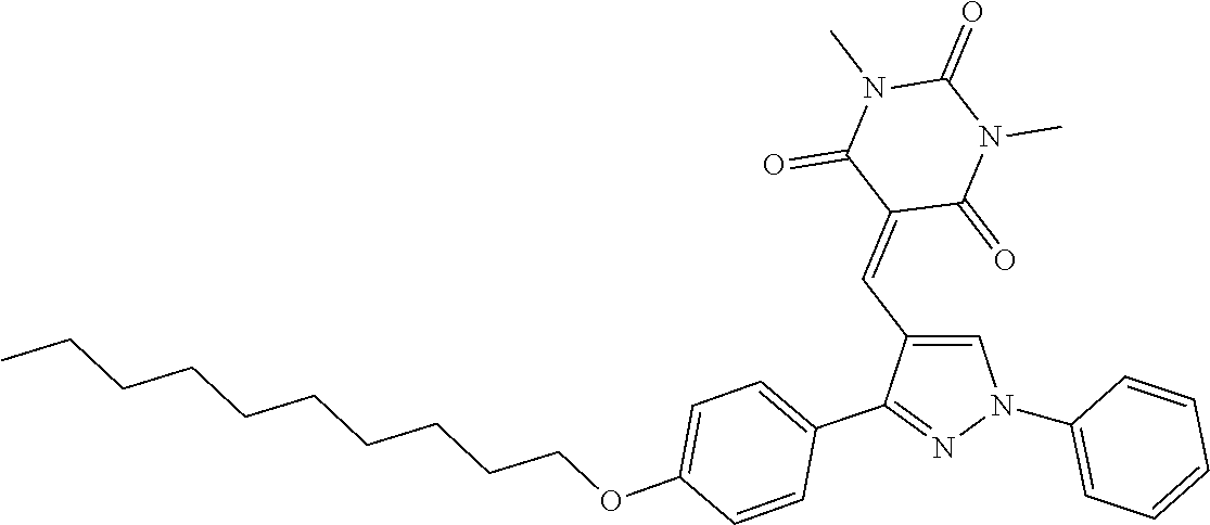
C1(N2C=C(C=C3C(=O)N(C)C(=O)N(C)C3=O)C(C3=CC=C(OCCCCCCCCCC)C=C3)=N2)=CC=CC=C1
